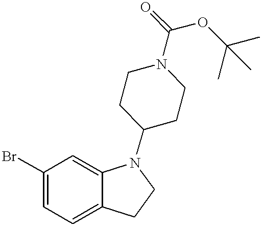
C1(Br)=CC=C2C(=C1)N(C1CCN(C(OC(C)(C)C)=O)CC1)CC2
